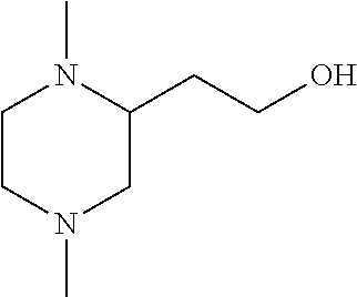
C1CN(C)CC(CCO)N1C
